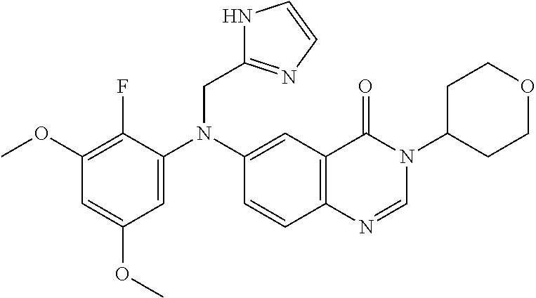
C1=C(N(C2=CC3=C(C=C2)N=CN(C2CCOCC2)C3=O)CC2=NC=CN2)C(F)=C(OC)C=C1OC
